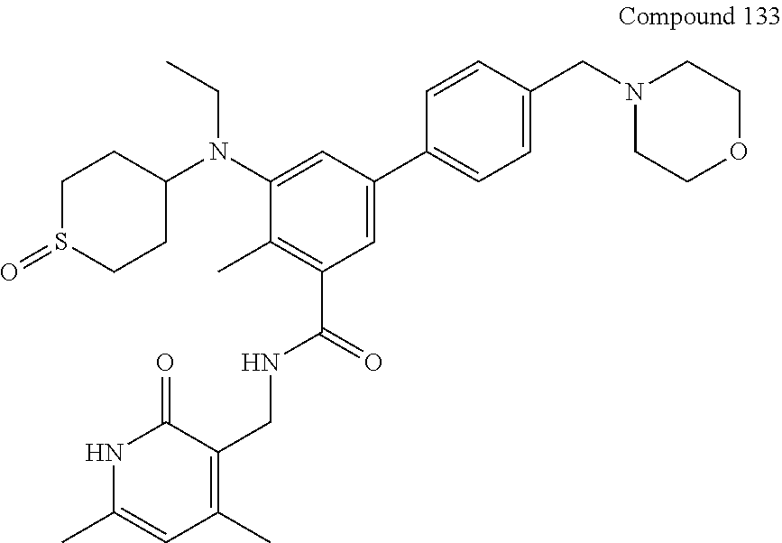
C1=C(N(C2CCS(=O)CC2)CC)C(C)=C(C(NCC2=C(C)C=C(C)NC2=O)=O)C=C1C1=CC=C(CN2CCOCC2)C=C1
